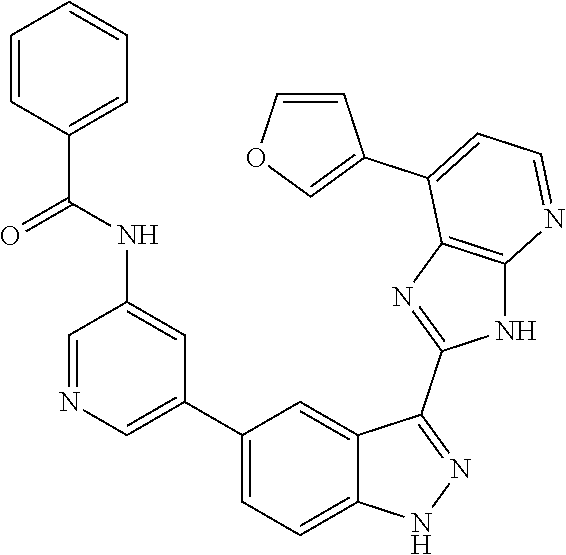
C1=NC=C(C2=CC=C3C(=C2)C(C2=NC4=C(N2)N=CC=C4C2=COC=C2)=NN3)C=C1NC(C1=CC=CC=C1)=O
